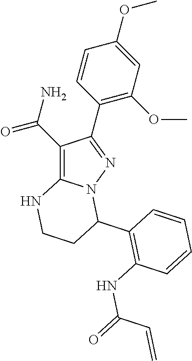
C1(C(N)=O)=C2N(N=C1C1=C(OC)C=C(OC)C=C1)C(C1=C(NC(=O)C=C)C=CC=C1)CCN2
